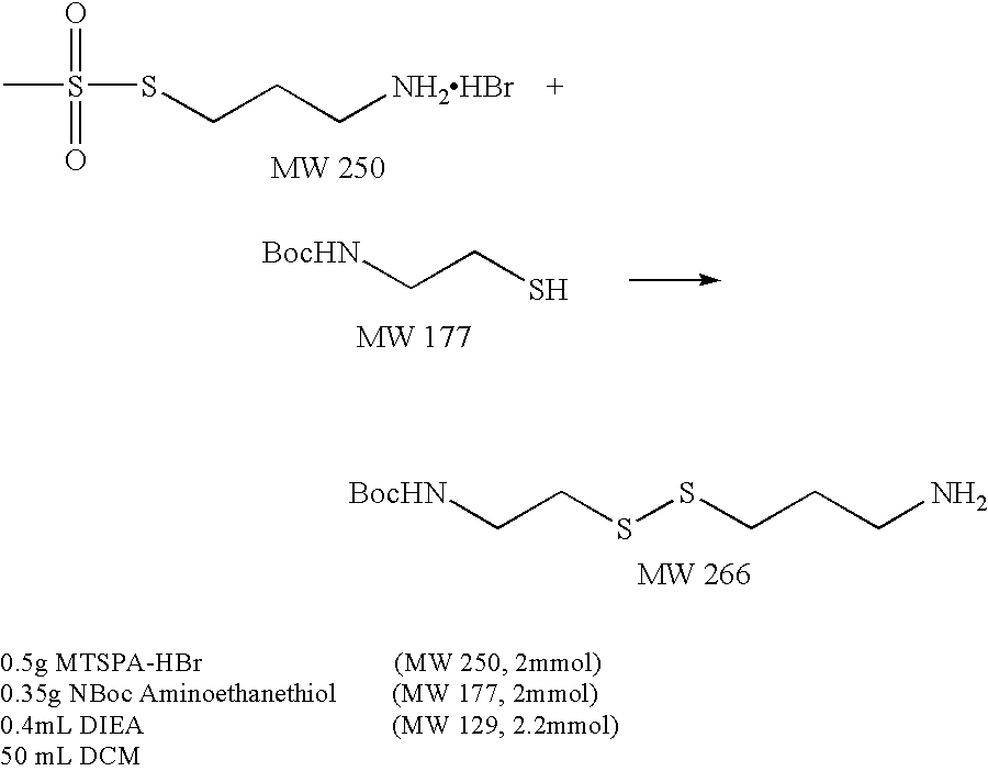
S(CCC[NH2HBr    +])S(C)(=O)=O.C(CS)[BocHN].C(CSSCCCN)[BocHN]
